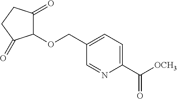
C1(COC2C(=O)CCC2=O)=CC=C(C(=O)[OCH3])N=C1
